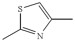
S1C(C)=NC(C)=C1
